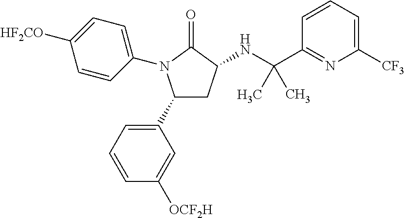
C1(C2=CC=CC([OCF2H])=C2)CC(NC(C2=NC([CF3])=CC=C2)(C)C)C(=O)N1C1=CC=C([HF2CO])C=C1
